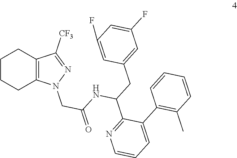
C1CCC2=C(C1)C([CF3])=NN2CC(=O)NC(CC1=CC(F)=CC(F)=C1)C1=NC=CC=C1C1=C(C)C=CC=C1
